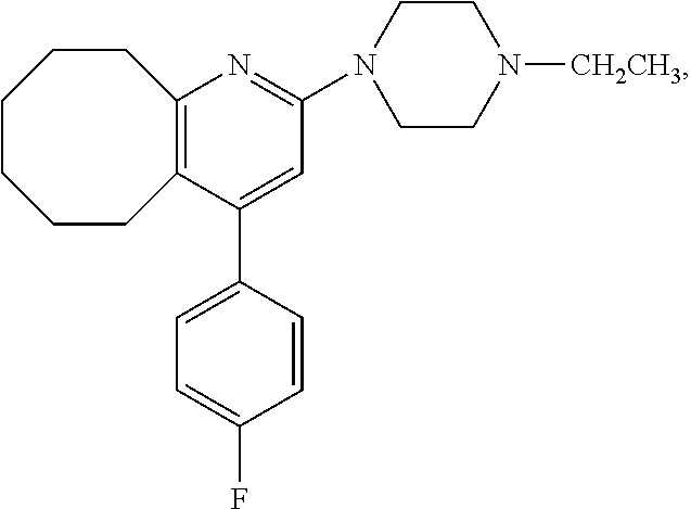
C12=C(C(C3=CC=C(F)C=C3)=CC(N3CCN([CH2CH3])CC3)=N1)CCCCCC2
